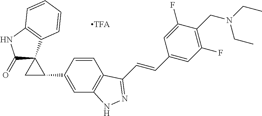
C1C(C2=CC3=C(C=C2)C(C=CC2=CC(F)=C(CN(CC)CC)C(F)=C2)=NN3)C12C(=O)NC1=C2C=CC=C1
